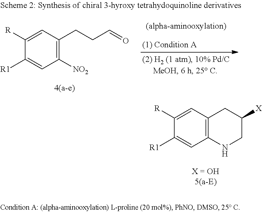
C1([R1])=CC([NO2])=C(CCC=O)C=C1[R].C1([R1])=CC2=C(C=C1[R])CC([X])CN2
